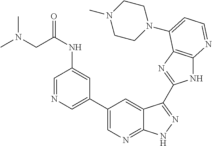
C1(C2=CN=CC(NC(CN(C)C)=O)=C2)=CN=C2C(=C1)C(C1=NC3=C(N1)N=CC=C3N1CCN(C)CC1)=NN2
